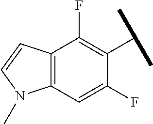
C12=C(C=C(F)C(C(C)C)=C1F)N(C)C=C2
